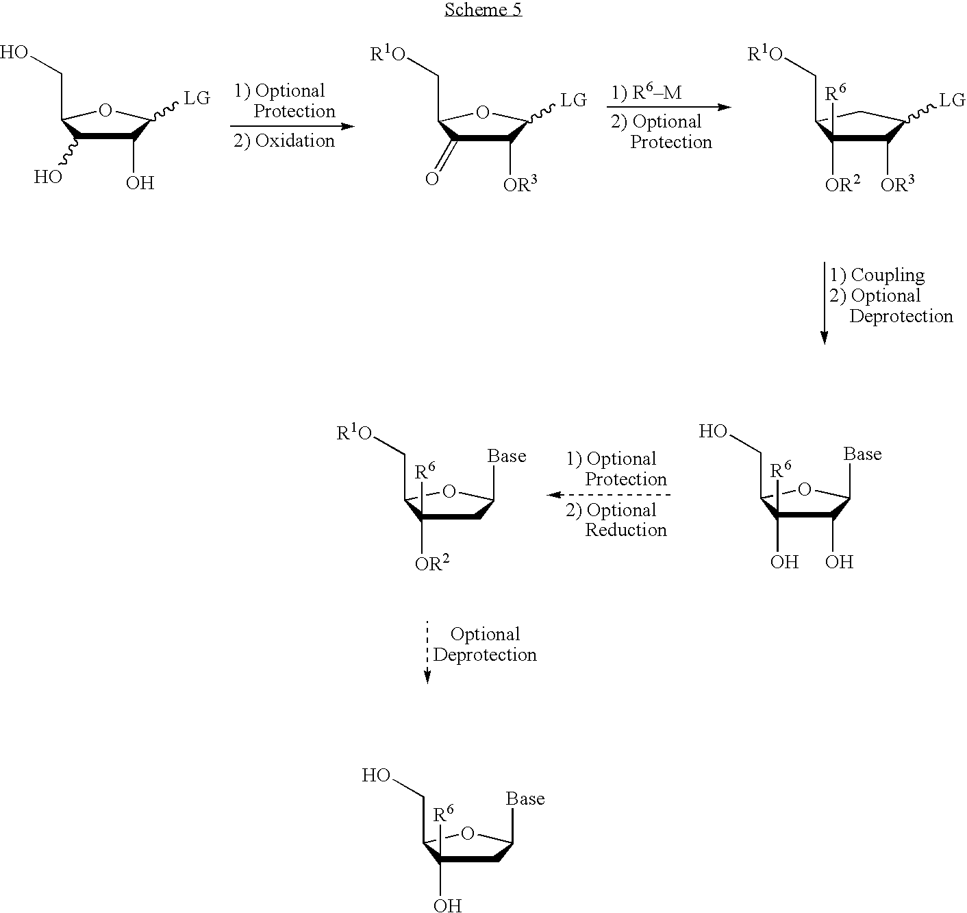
C1C([R6])([OR2])C(C[R1O])OC1[Base].C1(O)C([R6])(O)C(CO)OC1[Base].C1([OR3])C(=O)C(C[R1O])OC1[LG].C1(O)C(O)C(CO)OC1[LG].C1([OR3])C([R6])([OR2])C(C[R1O])CC1[LG].C1C([R6])(O)C(CO)OC1[Base]
